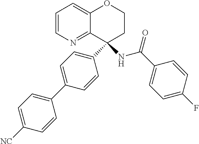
C1=CN=C2C(=C1)OCCC2(C1=CC=C(C2=CC=C([NC])C=C2)C=C1)NC(C1=CC=C(F)C=C1)=O
